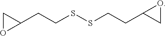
C(CSSCCC1CO1)C1CO1
